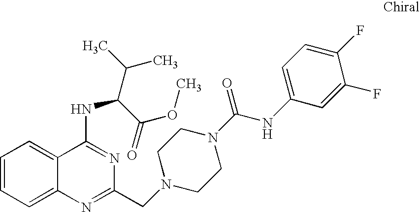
C1=CC=C2C(=C1)C(NC(C(C)C)C(=O)OC)=NC(CN1CCN(C(NC3=CC=C(F)C(F)=C3)=O)CC1)=N2
